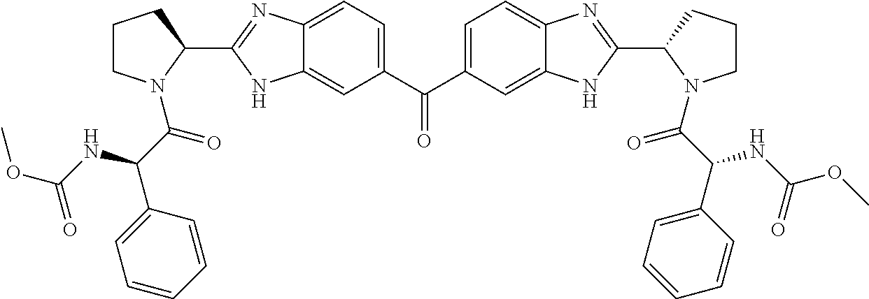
C12=CC=C(C(C3=CC=C4C(=C3)NC(C3N(C(C(C5=CC=CC=C5)NC(OC)=O)=O)CCC3)=N4)=O)C=C1NC(C1CCCN1C(C(NC(OC)=O)C1=CC=CC=C1)=O)=N2
